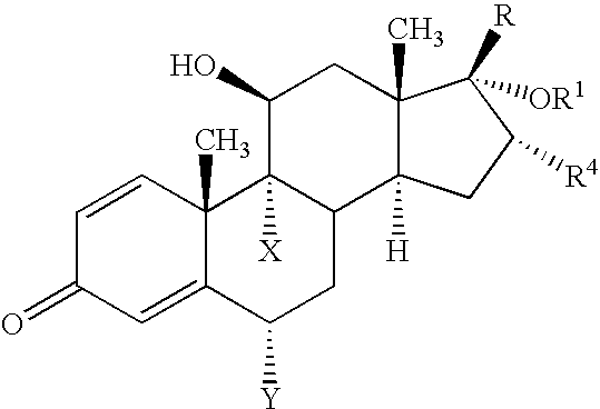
C1=CC2(C)C(=CC1=O)C([Y])CC1C2([X])C(O)CC2(C)C1([H])CC([R4])C2([R])[OR1]
